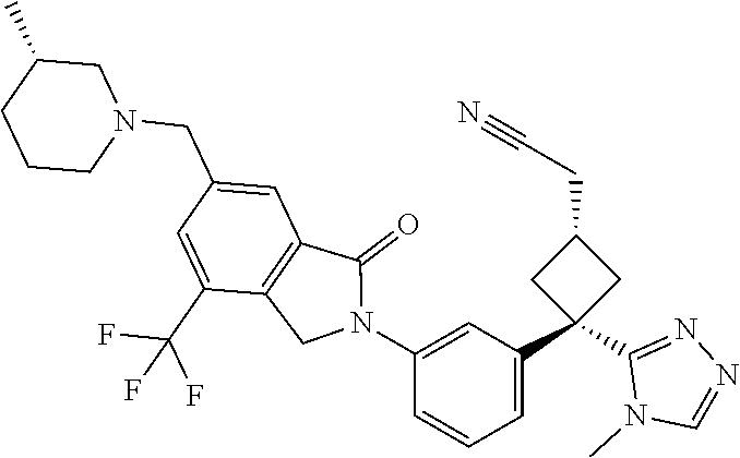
C1(CN2CC(C)CCC2)=CC2=C(C(C(F)(F)F)=C1)CN(C1=CC(C3(C4=NN=CN4C)CC(CC#N)C3)=CC=C1)C2=O
